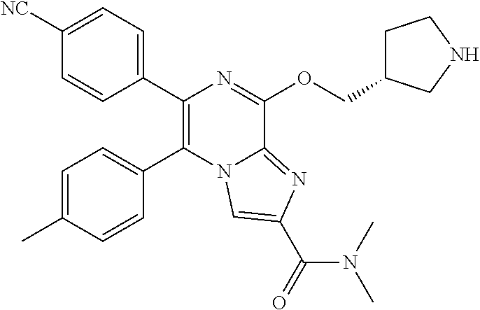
C1(C2=C(C3=CC=C([NC])C=C3)N=C(OCC3CCNC3)C3=NC(C(=O)N(C)C)=CN23)=CC=C(C)C=C1
